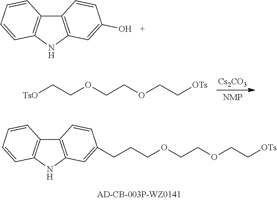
C12=C(NC3=C1C=CC=C3)C=C(O)C=C2.[Cs2CO3].[TsO]CCOCCOCC[OTs].C(CCOCCOCC[OTs])C1=CC2=C(C3=C(N2)C=CC=C3)C=C1
